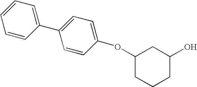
C1(OC2=CC=C(C3=CC=CC=C3)C=C2)CCCC(O)C1
